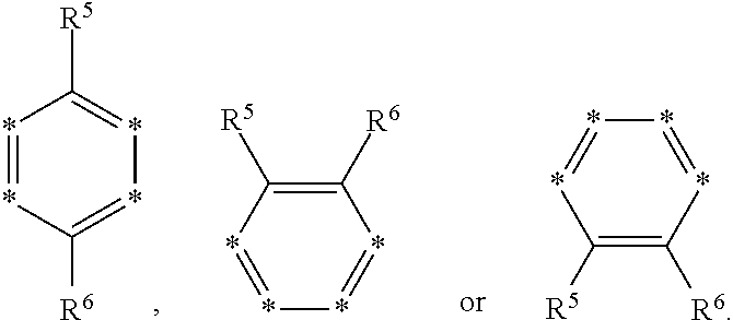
*1=*C([R6])=**=C1[R5].C1([R6])=C([R5])*=**=*1.C1([R6])=C([R5])*=**=*1
